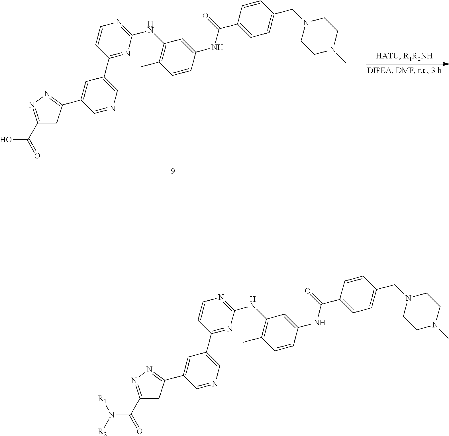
C1=CC(C2=CN=CC(C3=NN=C(C(O)=O)C3)=C2)=NC(NC2=C(C)C=CC(NC(C3=CC=C(CN4CCN(C)CC4)C=C3)=O)=C2)=N1.C1=CC(C2=CN=CC(C3=NN=C(C(N([R1])[R2])=O)C3)=C2)=NC(NC2=C(C)C=CC(NC(C3=CC=C(CN4CCN(C)CC4)C=C3)=O)=C2)=N1
